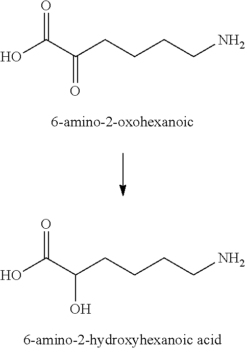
O=C(C(CCCCN)=O)O.O=C(C(CCCCN)O)O
